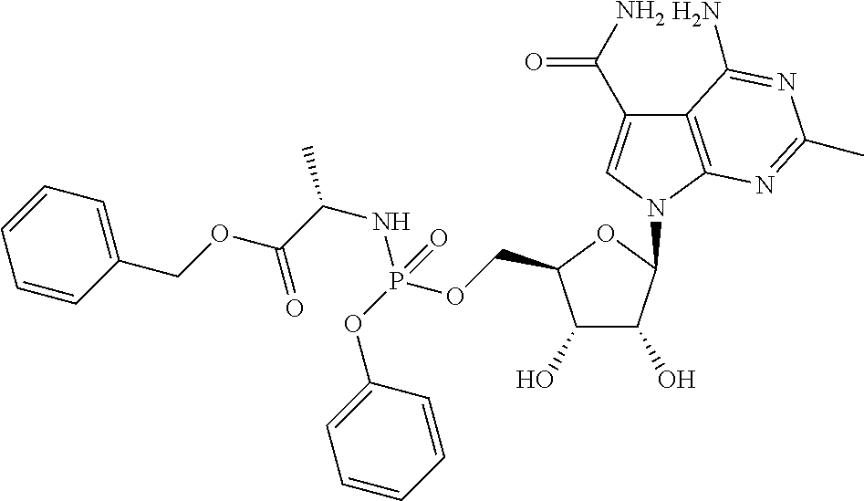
C12=C(N(C3C(O)C(O)C(COP(OC4=CC=CC=C4)(=O)NC(C)C(=O)OCC4=CC=CC=C4)O3)C=C1C(N)=O)N=C(C)N=C2N
